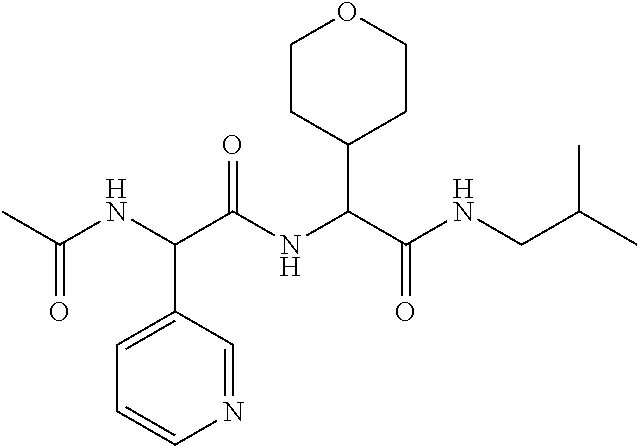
C(CNC(C(NC(C(NC(C)=O)C1=CC=CN=C1)=O)C1CCOCC1)=O)(C)C
